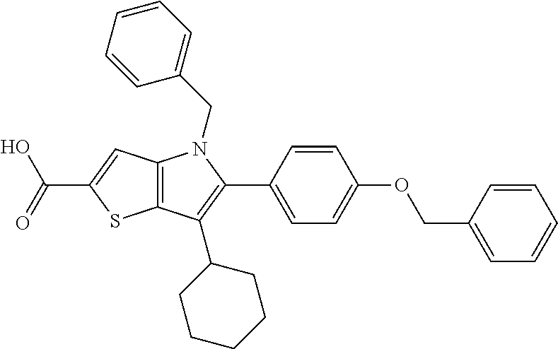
C12=C(C=C(C(=O)O)S1)N(CC1=CC=CC=C1)C(C1=CC=C(OCC3=CC=CC=C3)C=C1)=C2C1CCCCC1
